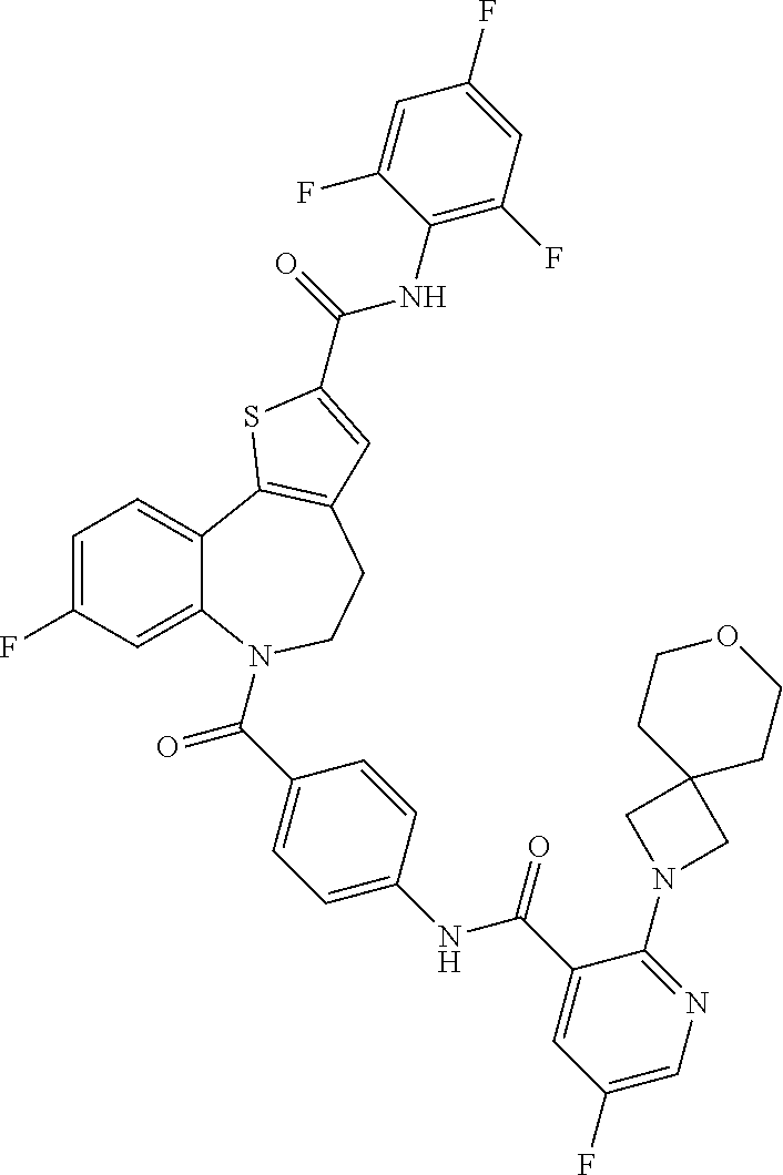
C1=C(F)C=C2C(=C1)C1=C(CCN2C(=O)C2=CC=C(NC(=O)C3=CC(F)=CN=C3N3CC4(C3)CCOCC4)C=C2)C=C(C(NC2=C(F)C=C(F)C=C2F)=O)S1
